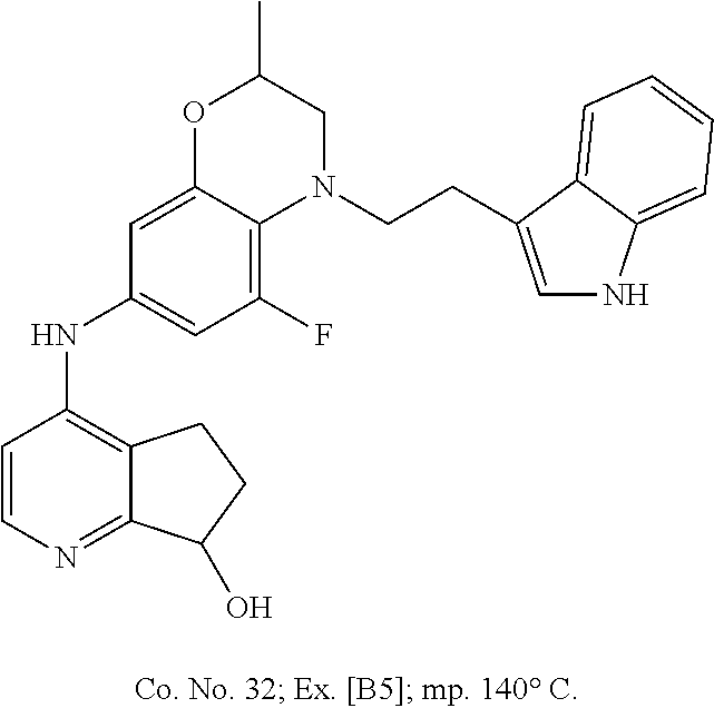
C1=CN=C2C(=C1NC1=CC(F)=C3C(=C1)OC(C)CN3CCC1=CNC3=CC=CC=C31)CCC2O
